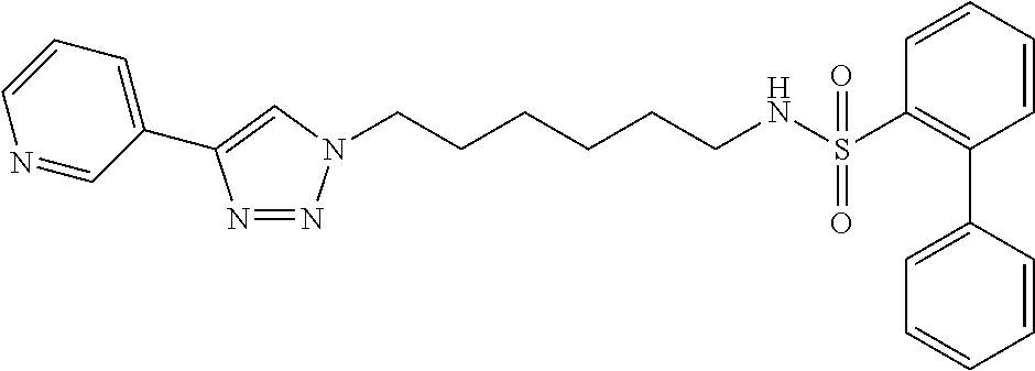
C(CCCCN1N=NC(C2=CC=CN=C2)=C1)CNS(C1=C(C2=CC=CC=C2)C=CC=C1)(=O)=O
